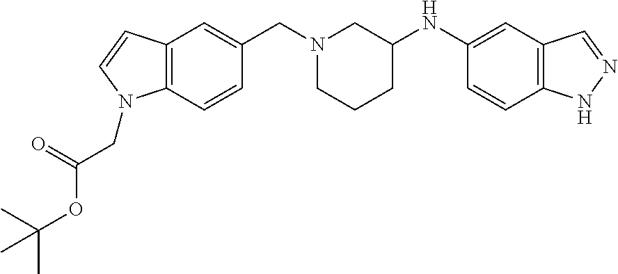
O(C(C)(C)C)C(=O)CN1C2=C(C=C(CN3CCCC(NC4=CC5=C(C=C4)NN=C5)C3)C=C2)C=C1
